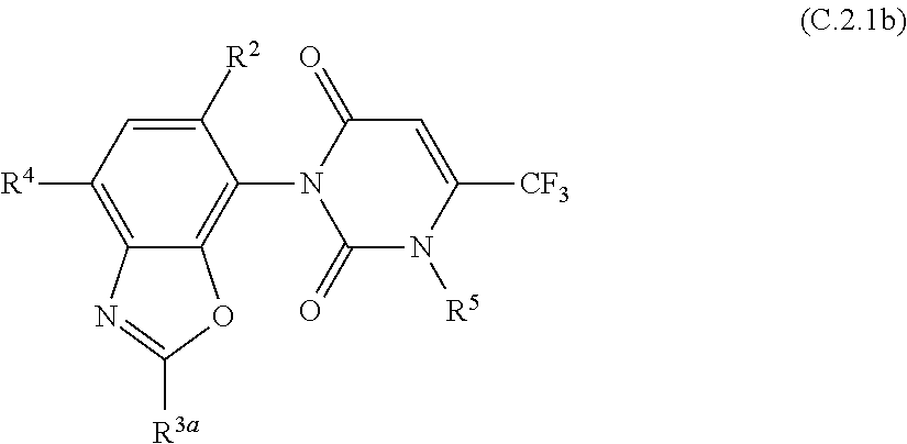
C1([R2])=CC([R4])=C2C(=C1N1C(=O)N([R5])C([CF3])=CC1=O)OC([R3a])=N2
